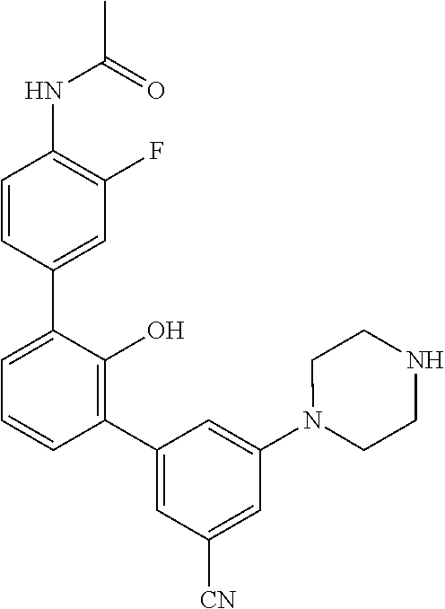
N(C1=C(F)C=C(C2=CC=CC(C3=CC([CN])=CC(N4CCNCC4)=C3)=C2O)C=C1)C(C)=O
